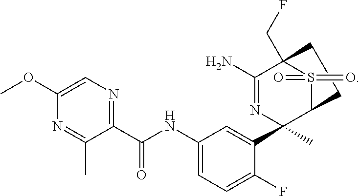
C1(OC)=CN=C(C(NC2=CC=C(F)C(C3(C)N=C(N)C4(CF)S(=O)(=O)C3CC4)=C2)=O)C(C)=N1
